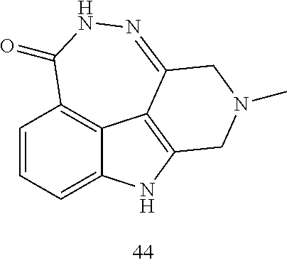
C1=CC=C2C3=C1C(=O)NN=C1C3=C(N2)CN(C)C1
